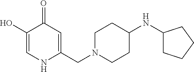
C1(O)=CNC(CN2CCC(NC3CCCC3)CC2)=CC1=O
